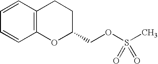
C12=C(C=CC=C1)CCC(COS(C)(=O)=O)O2
